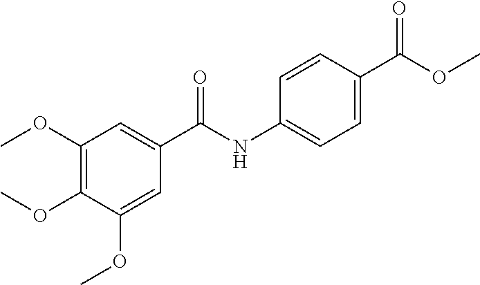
COC1=C(OC)C(OC)=CC(C(NC2=CC=C(C(OC)=O)C=C2)=O)=C1
